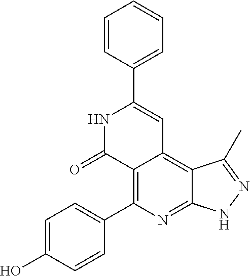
C1=C(O)C=CC(C2=C3C(=C4C(=N2)NN=C4C)C=C(C2=CC=CC=C2)NC3=O)=C1
